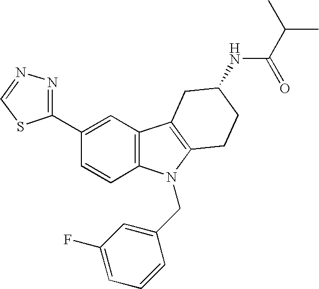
C1(C2=CC3=C(C=C2)N(CC2=CC(F)=CC=C2)C2=C3CC(NC(=O)C(C)C)CC2)=NN=CS1
